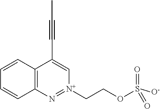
C12=C(C=CC=C1)C(C#CC)=C[N+](CCOS([O-])(=O)=O)=N2
